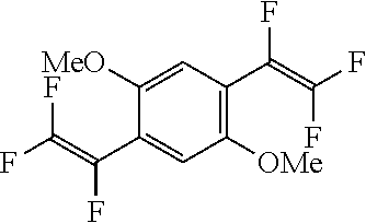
C1([OMe])=C(C(F)=C(F)F)C=C([MeO])C(C(=C(F)F)F)=C1
